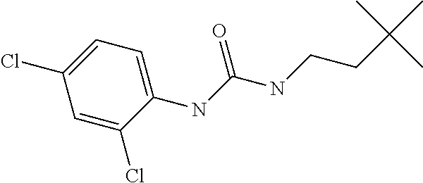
C1(NC(NCCC(C)(C)C)=O)=CC=C(Cl)C=C1Cl
